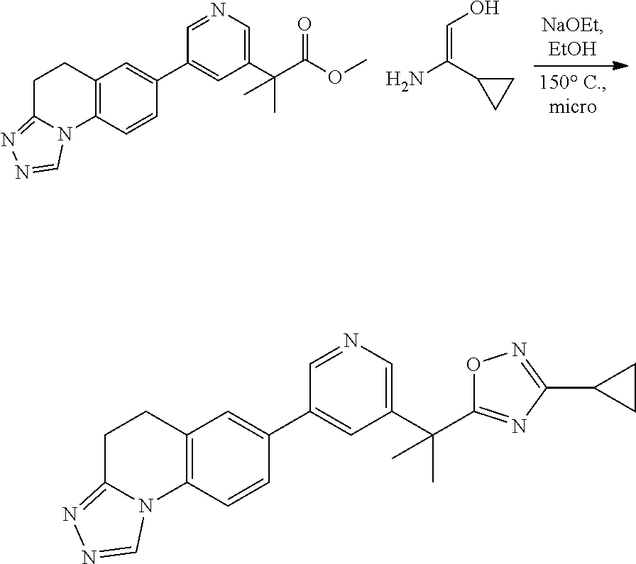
C12=C(C=CC(C3=CC(C(C(OC)=O)(C)C)=CN=C3)=C1)N1C(=NN=C1)CC2.C(=C(C1CC1)N)O.C12=C(C=CC(C3=CC(C(C)(C)C4=NC(C5CC5)=NO4)=CN=C3)=C1)N1C(=NN=C1)CC2
